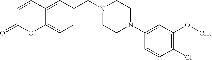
C12=CC=C(CN3CCN(C4=CC(OC)=C(Cl)C=C4)CC3)C=C1C=CC(=O)O2
